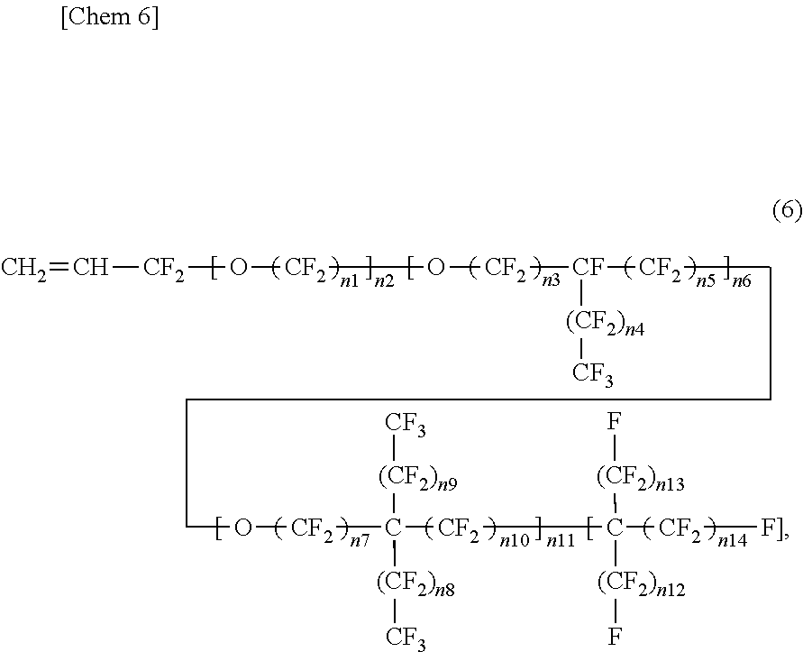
C=C[CF2]O[CF2]O[CF2][CF]([CF2]C)[(CF2)n4][CF3].C(O[CF2]C([(CF2)n9][CF3])([(CF2)n8][CF3])[CF2]C([(CF2)n13]F)([(CF2)n12]F)[CF2][F]])CC
